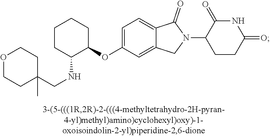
C1CC(NCC2(C)CCOCC2)C(OC2=CC=C3C(=C2)CN(C2CCC(=O)NC2=O)C3=O)CC1
